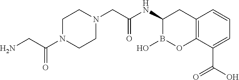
C12=C(C(C(O)=O)=CC=C1)OB(O)C(NC(=O)CN1CCN(C(CN)=O)CC1)C2
